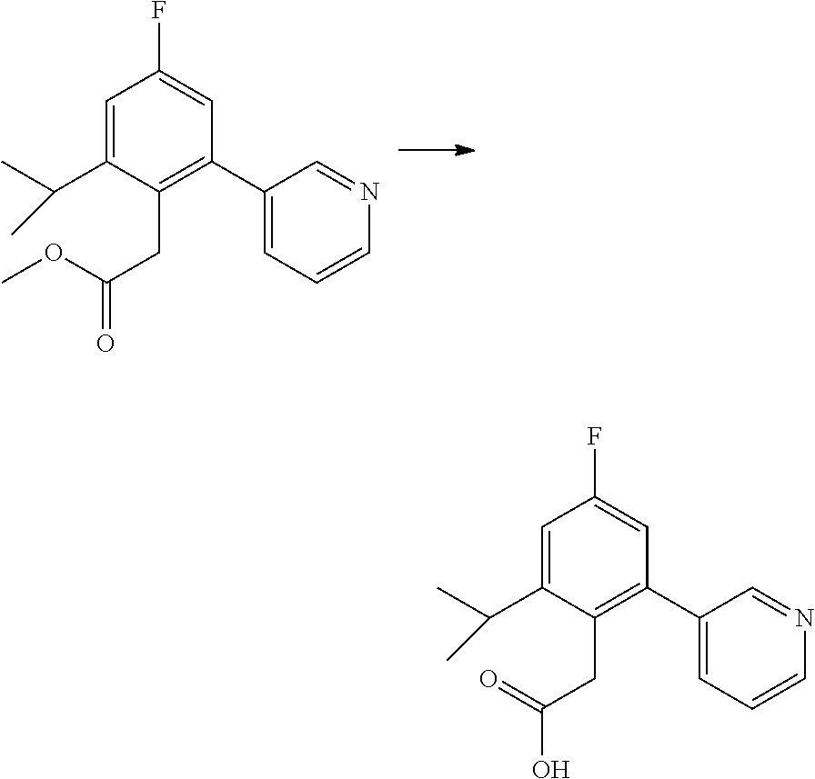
C1(F)=CC(C2=CC=CN=C2)=C(CC(=O)OC)C(C(C)C)=C1.C1(F)=CC(C2=CC=CN=C2)=C(CC(O)=O)C(C(C)C)=C1
